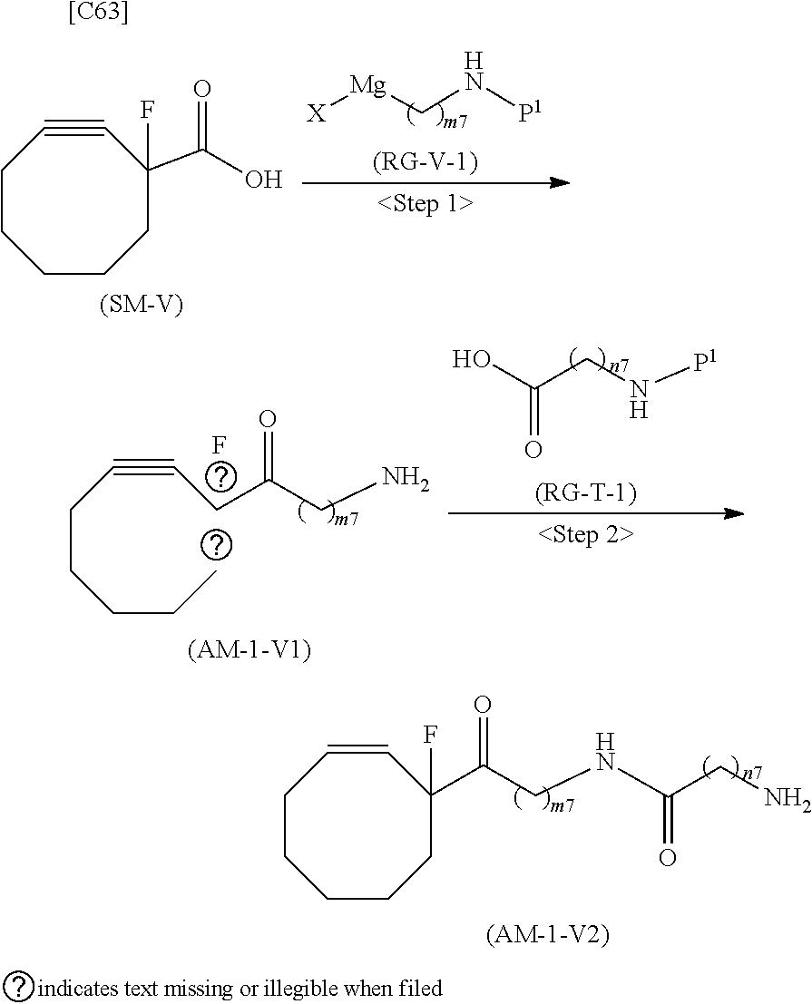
C1CCCCC(C(O)=O)(F)C#C1.[(SM-V)].[X][Mg]CN[P1].C1CCCCC(F)(C(CNC(CN)=O)=O)C=C1.C(CCCC)C#CCC(CN)=O.F.OC(CN[P1])=O.[[C63]]
